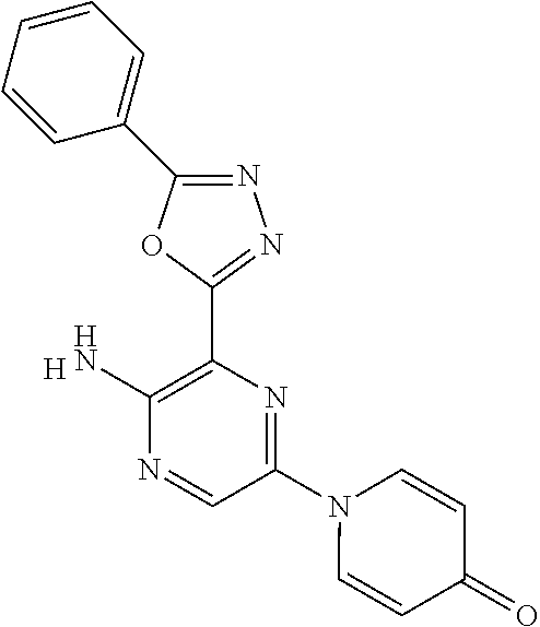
N1=C(C2=CC=CC=C2)OC(C2=C(N)N=CC(N3C=CC(=O)C=C3)=N2)=N1.[H]
